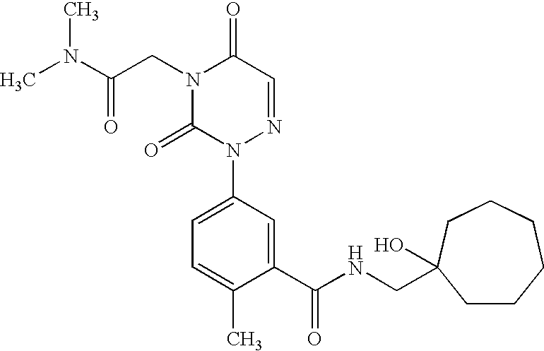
N(C(CN1C(=O)N(C2=CC=C(C)C(C(NCC3(O)CCCCCC3)=O)=C2)N=CC1=O)=O)(C)C
